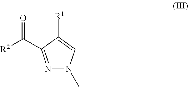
N1=C(C([R2])=O)C([R1])=CN1C
